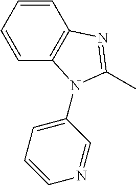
C1(N2C3=C(C=CC=C3)N=C2C)=CC=CN=C1
